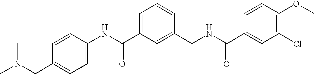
C1(NC(C2=CC=CC(CNC(C3=CC(Cl)=C(OC)C=C3)=O)=C2)=O)=CC=C(CN(C)C)C=C1
